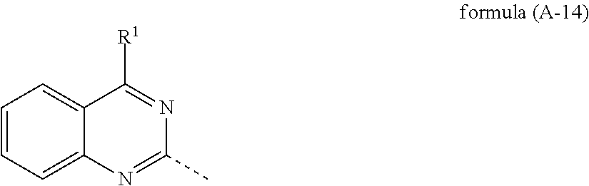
C1=CC=C2C(=C1)C([R1])=NC(C)=N2
